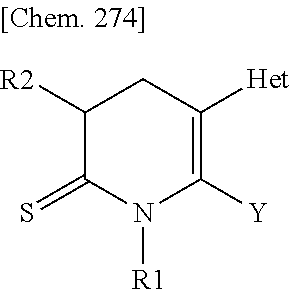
C1([R2])C(=S)N([R1])C([Y])=C([Het])C1
